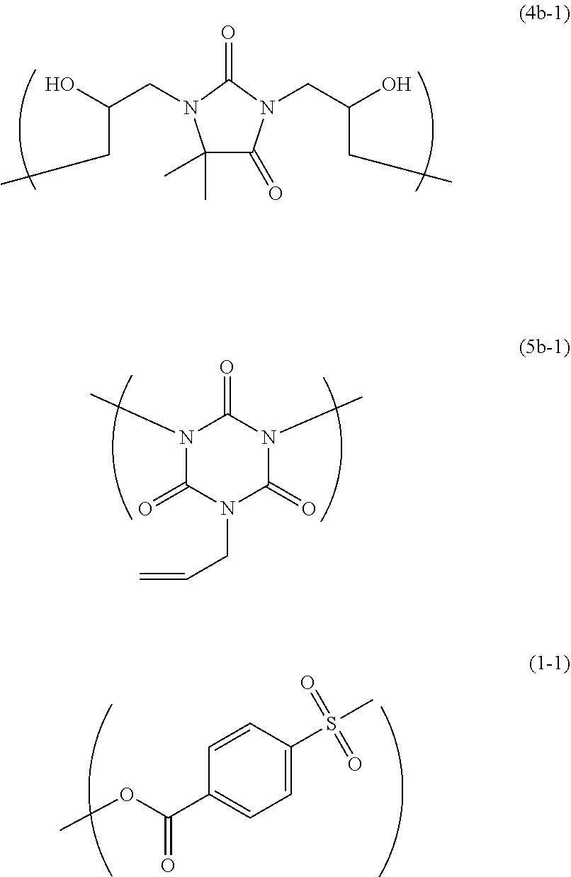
N1(C)C(=O)N(CC=C)C(=O)N(C)C1=O.C1=CC(S(C)(=O)=O)=CC=C1C(OC)=O.C(C(O)CC)N1C(C)(C)C(=O)N(CC(O)CC)C1=O
